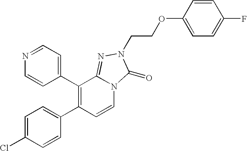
C1=C(Cl)C=CC(C2=C(C3=CC=NC=C3)C3=NN(CCOC4=CC=C(F)C=C4)C(=O)N3C=C2)=C1
